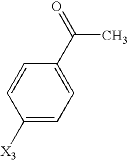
C1([X3])=CC=C(C(=O)C)C=C1
